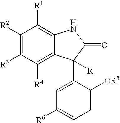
C1([R2])=C([R3])C([R4])=C2C(=C1[R1])NC(=O)C2(C1=CC([R6])=CC=C1[OR5])[R]
